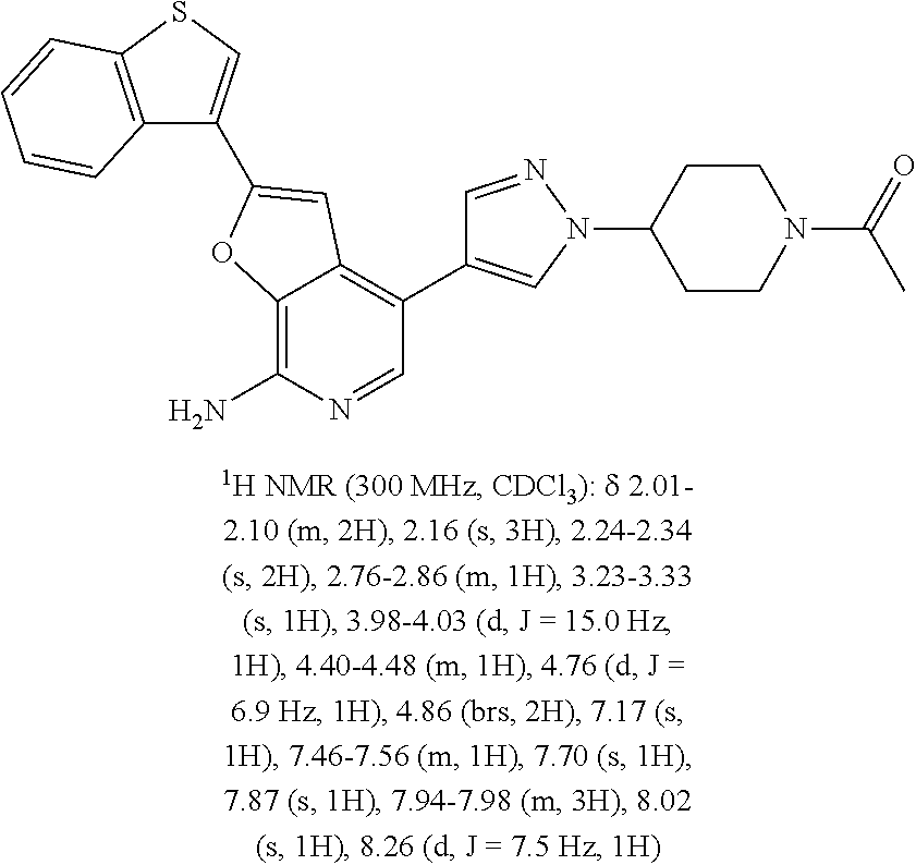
C12=C(SC=C1C1=CC3=C(C4=CN(C5CCN(C(C)=O)CC5)N=C4)C=NC(N)=C3O1)C=CC=C2
